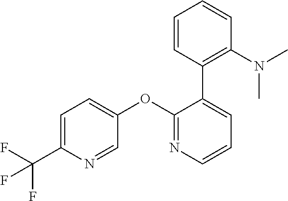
C1=C(C(F)(F)F)N=CC(OC2=NC=CC=C2C2=C(N(C)C)C=CC=C2)=C1
